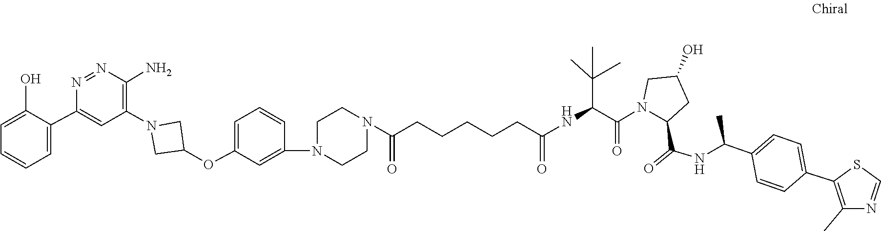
C1=CC(N2CCN(C(CCCCCC(=O)NC(C(N3C(C(NC(C4=CC=C(C5=C(C)N=CS5)C=C4)C)=O)CC(O)C3)=O)C(C)(C)C)=O)CC2)=CC(OC2CN(C3=C(N)N=NC(C4=CC=CC=C4O)=C3)C2)=C1
